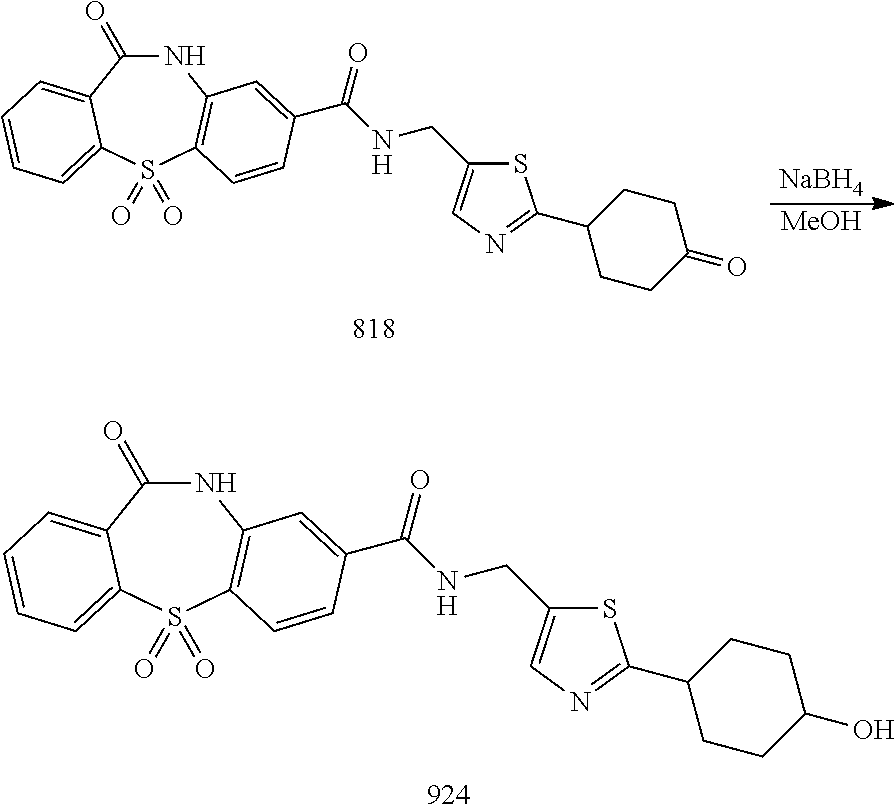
N1C(=O)C2=CC=CC=C2S(=O)(=O)C2=C1C=C(C(=O)NCC1=CN=C(C3CCC(=O)CC3)S1)C=C2.[NaBH4].[MeOH].N1C(=O)C2=CC=CC=C2S(=O)(=O)C2=C1C=C(C(=O)NCC1=CN=C(C3CCC(O)CC3)S1)C=C2
